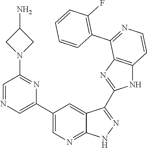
C1=NC=C(C2=CN=C3C(=C2)C(C2=NC4=C(N2)C=CN=C4C2=C(F)C=CC=C2)=N[N H]3)N=C1N1CC(N)C1
